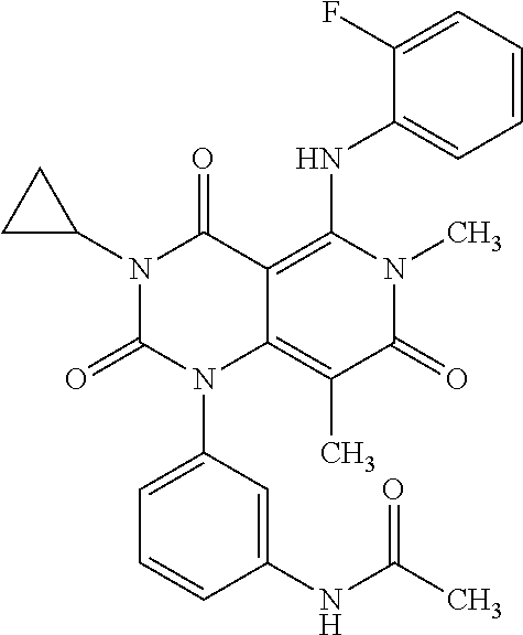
N1(C2CC2)C(=O)N(C2=CC=CC(NC(C)=O)=C2)C2=C(C)C(=O)N(C)C(NC3=CC=CC=C3F)=C2C1=O
